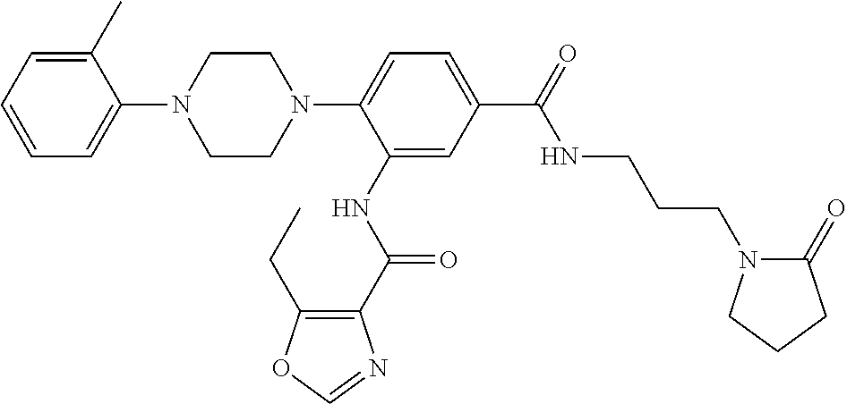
C1=C(C)C(N2CCN(C3=CC=C(C(NCCCN4C(=O)CCC4)=O)C=C3NC(=O)C3=C(CC)OC=N3)CC2)=CC=C1
